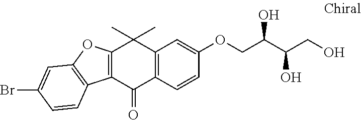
C12=C(C(C)(C)C3=C(C1=O)C=CC(OCC(C(CO)O)O)=C3)OC1=C2C=CC(Br)=C1
